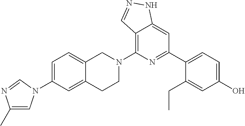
C12=C(N3CC4=CC=C(N5C=C(C)N=C5)C=C4CC3)N=C(C3=CC=C(O)C=C3CC)C=C1NN=C2
